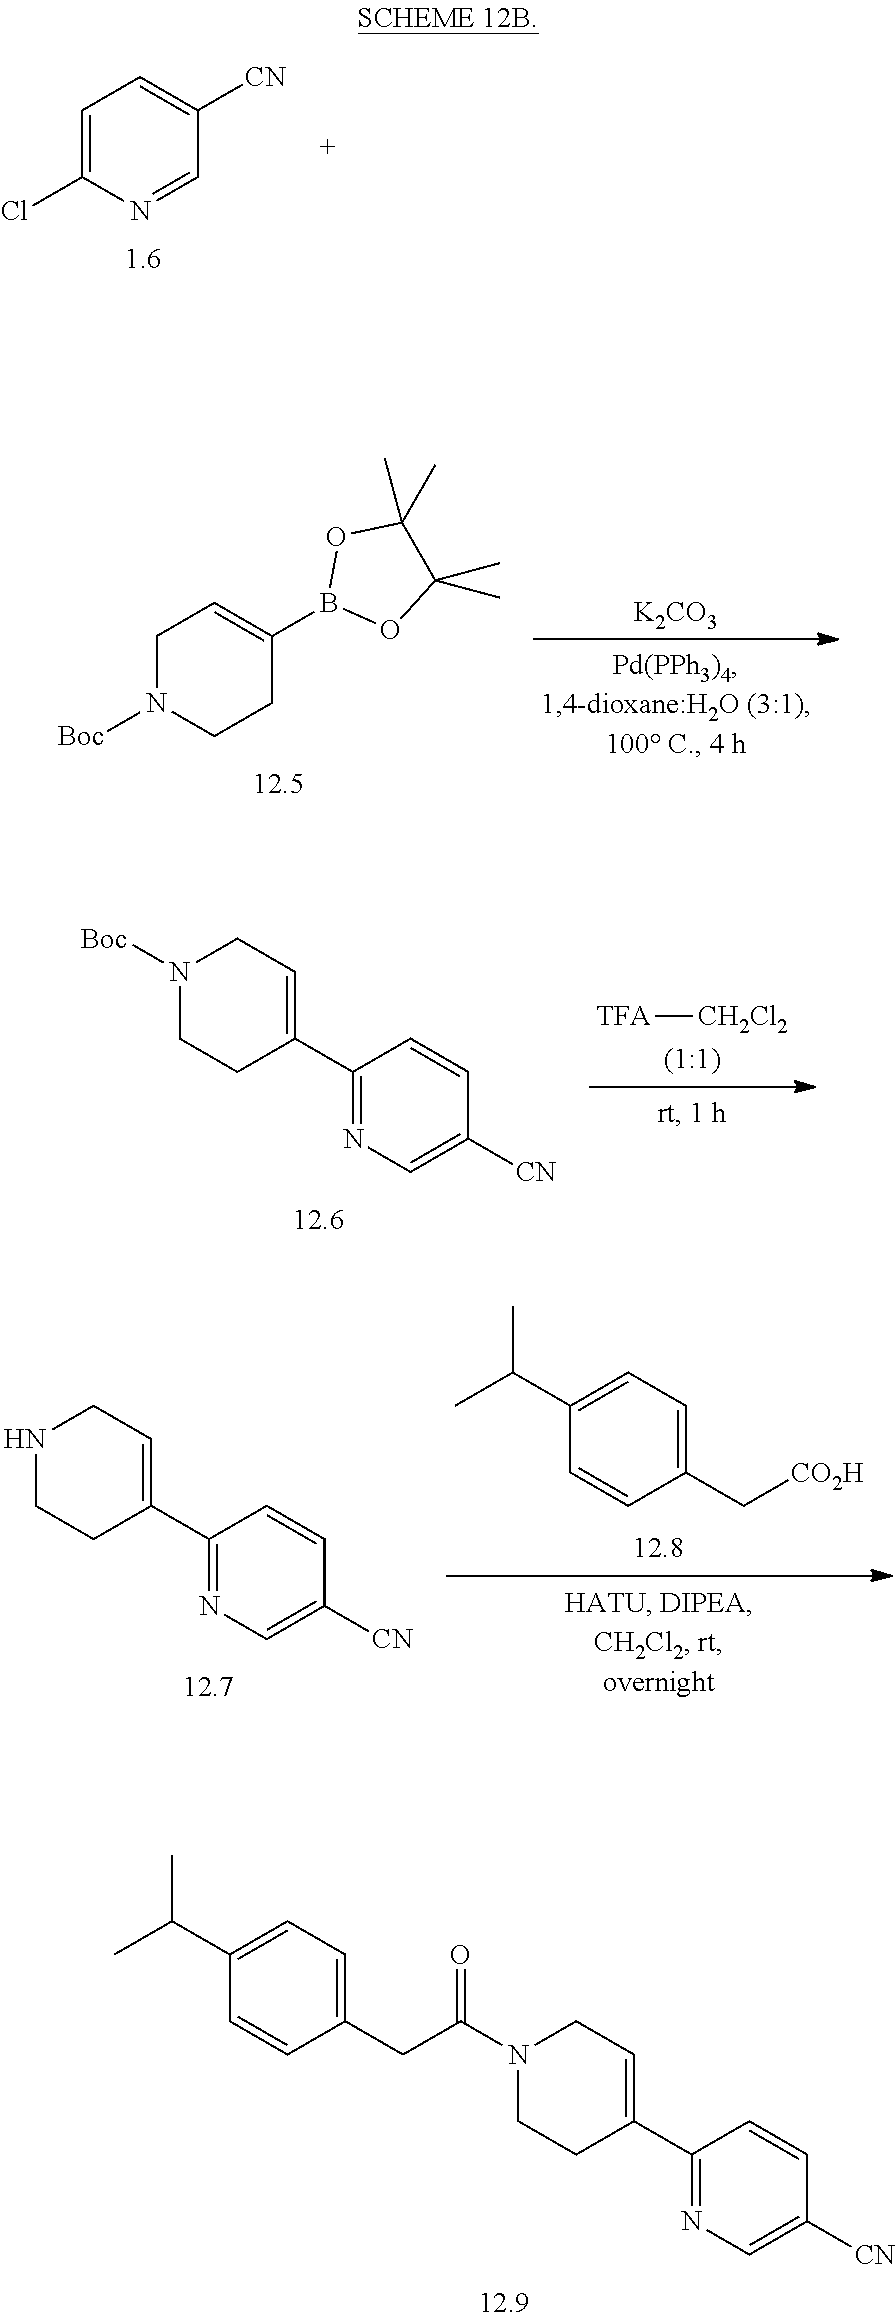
C1(C(C)C)=CC=C(CC(=O)N2CCC(C3=NC=C([CN])C=C3)=CC2)C=C1.N1CCC(C2=NC=C([CN])C=C2)=CC1.C1(C(C)C)=CC=C(C[CO2H])C=C1.[TFA][CH2Cl2].N1([Boc])CCC(C2=NC=C([CN])C=C2)=CC1.[K2CO3].N1([Boc])CCC(B2OC(C)(C)C(C)(C)O2)=CC1.N1=CC([CN])=CC=C1Cl
